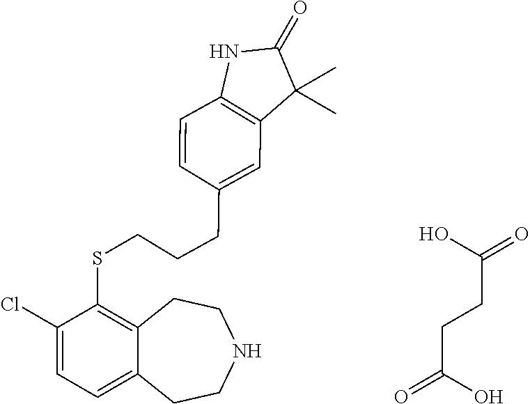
C1(C)(C)C2=C(NC1=O)C=CC(CCCSC1=C3C(=CC=C1Cl)CCNCC3)=C2.C(CCC(=O)O)(=O)O
